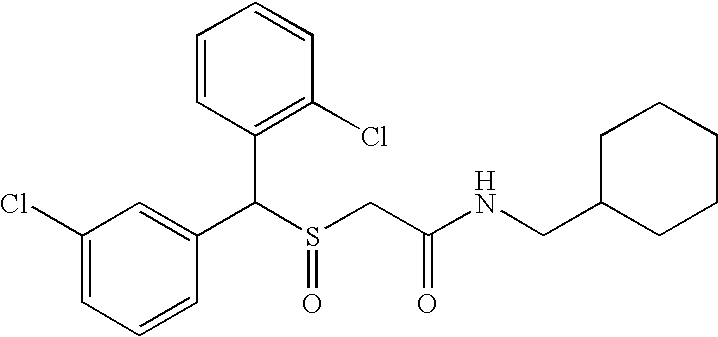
C1(C(C2=C(Cl)C=CC=C2)S(CC(NCC2CCCCC2)=O)=O)=CC(Cl)=CC=C1
